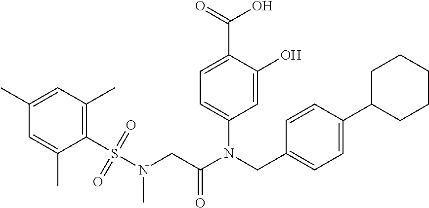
C1=C(O)C(C(=O)O)=CC=C1N(CC1=CC=C(C2CCCCC2)C=C1)C(CN(S(C1=C(C)C=C(C)C=C1C)(=O)=O)C)=O
